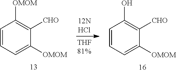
C1=CC=C([OMOM])C([CHO])=C1O.C1=CC=C([OMOM])C([CHO])=C1[OMOM]
